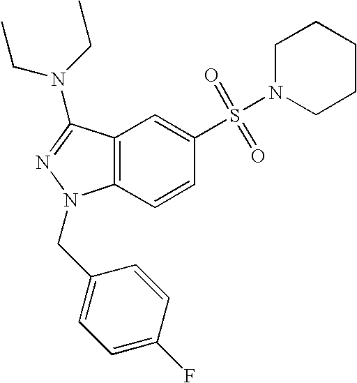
C1(S(N2CCCCC2)(=O)=O)=CC2=C(C=C1)N(CC1=CC=C(F)C=C1)N=C2N(CC)CC
